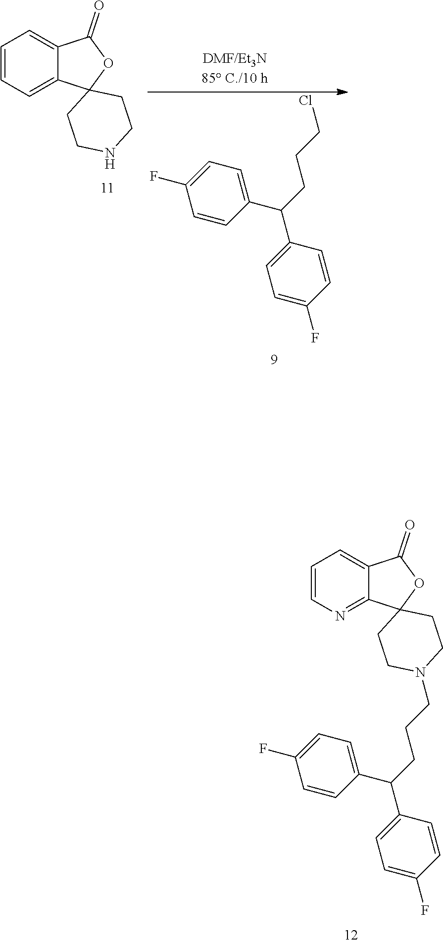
C1=C(F)C=CC(C(CCCCl)C2=CC=C(F)C=C2)=C1.C1=CC=C2C(=C1)C(=O)OC21CCNCC1.C1=CN=C2C(=C1)C(=O)OC21CCN(CCCC(C2=CC=C(F)C=C2)C2=CC=C(F)C=C2)CC1
